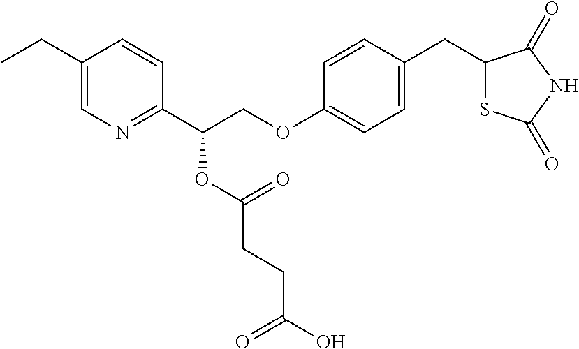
C1(CC)=CN=C(C(COC2=CC=C(CC3SC(=O)NC3=O)C=C2)OC(=O)CCC(O)=O)C=C1
